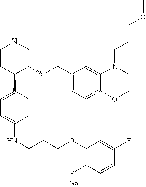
C1CC(C2=CC=C(NCCCOC3=C(F)C=CC(F)=C3)C=C2)C(OCC2=CC=C3C(=C2)N(CCCOC)CCO3)CN1
